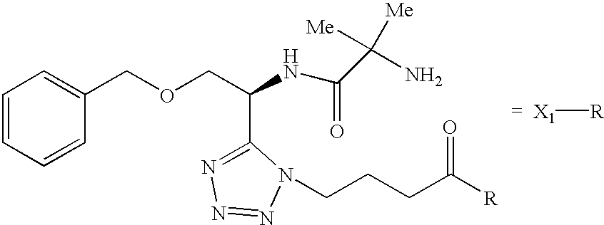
C1=CC=CC(COCC(NC(=O)C(N)([Me])[Me])C2=NN=NN2CCCC([R])=O)=C1.[X1][R]
